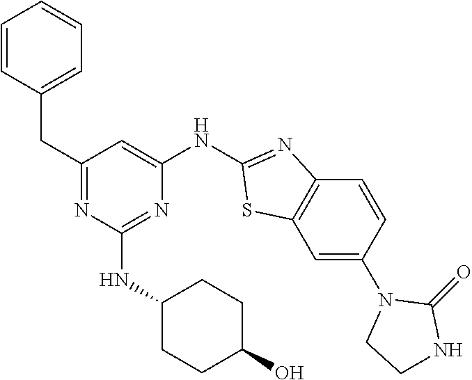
C1=CC(CC2=NC(NC3CCC(O)CC3)=NC(NC3=NC4=C(C=C(N5CCNC5=O)C=C4)S3)=C2)=CC=C1
